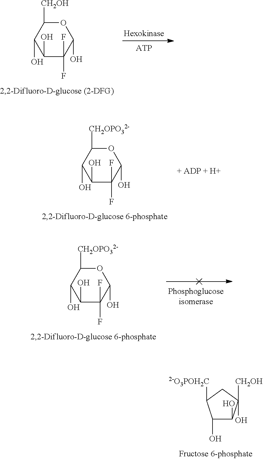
C1(O)C(F)(F)C(O)OC([CH2OH])C1O.C1(O)C(F)(F)C(O)OC([CH2OPO32-])C1O.C1(O)C(O)C([CH2OH])(O)CC1[2-O3POH2C].C1(O)C(F)(F)C(O)OC([CH2OPO32-])C1O
